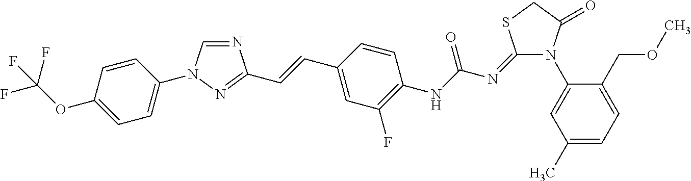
N1=CN(C2=CC=C(OC(F)(F)F)C=C2)N=C1C=CC1=CC(F)=C(NC(N=C2N(C3=CC(C)=CC=C3COC)C(=O)CS2)=O)C=C1
